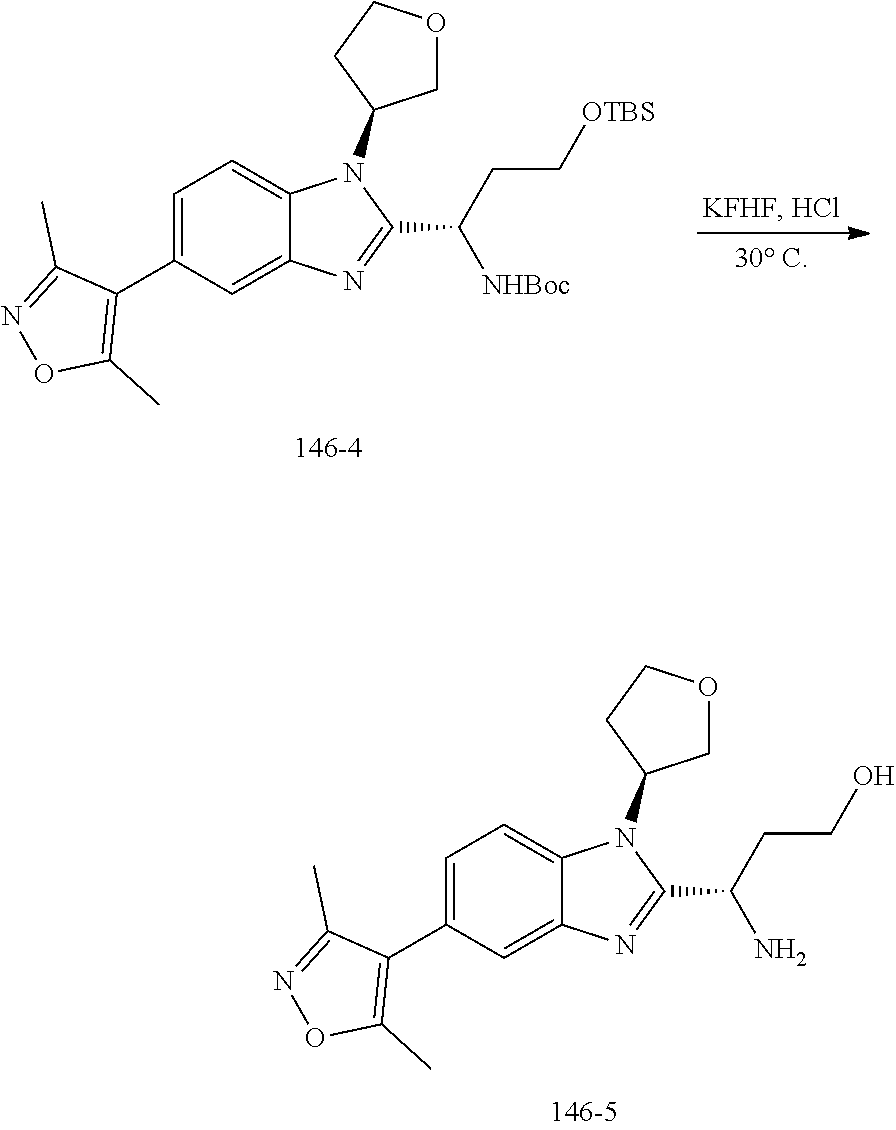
C1=C(C2=C(C)ON=C2C)C=C2C(=C1)N(C1COCC1)C(C(CCO)N)=N2.C1=C(C2=C(C)ON=C2C)C=C2C(=C1)N(C1COCC1)C(C(CC[OTBS])[NHBoc])=N2
